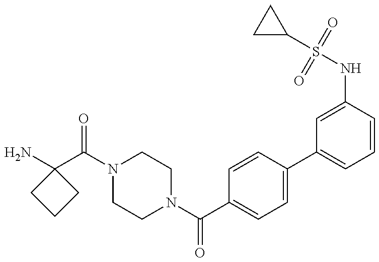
NC1(C(N2CCN(C(C3=CC=C(C4=CC=CC(NS(C5CC5)(=O)=O)=C4)C=C3)=O)CC2)=O)CCC1
